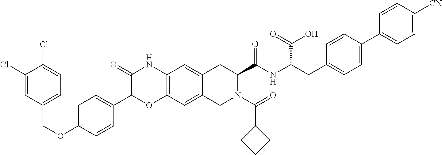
C1=C(OCC2=CC=C(Cl)C(Cl)=C2)C=CC(C2OC3=C(NC2=O)C=C2C(=C3)CN(C(C3CCC3)=O)C(C(NC(CC3=CC=C(C4=CC=C([CN])C=C4)C=C3)C(=O)O)=O)C2)=C1
